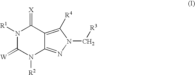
N1([R1])C(=[W])N([R2])C2=NN(C[R3])C([R4])=C2C1=[X]
